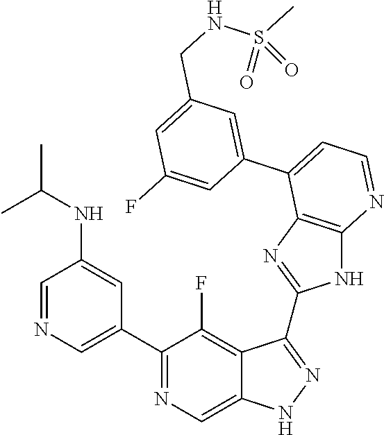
C1=NC=C(C2=NC=C3C(=C2F)C(C2=NC4=C(N2)N=CC=C4C2=CC(CNS(C)(=O)=O)=CC(F)=C2)=NN3)C=C1NC(C)C
